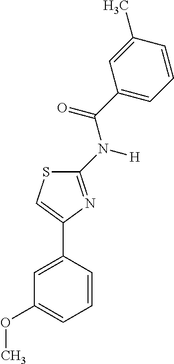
C1=C(C2=CSC(N([H])C(C3=CC=CC(C)=C3)=O)=N2)C=CC=C1OC
